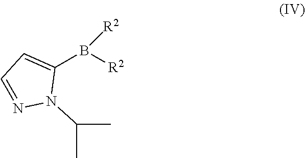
C1=C(B([R2])[R2])N(C(C)C)N=C1
